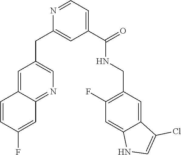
N1=CC=C(C(=O)NCC2=C(F)C=C3C(=C2)C(Cl)=CN3)C=C1CC1=CN=C2C(=C1)C=CC(F)=C2
